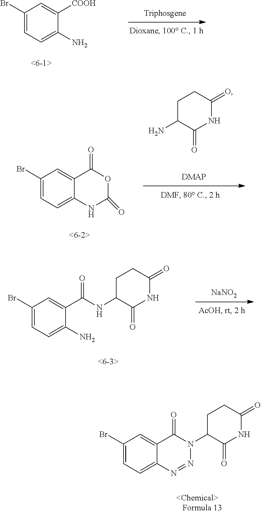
C1(Br)=CC=C2C(=C1)C(=O)N(C1C(=O)NC(=O)CC1)N=N2.C1(Br)=CC=C(N)C([COOH])=C1.C1(Br)=CC=C2C(=C1)C(=O)OC(=O)N2.C1C(N)C(=O)NC(=O)C1.C1(Br)=CC=C(N)C(C(NC2C(=O)NC(=O)CC2)=O)=C1.[NaNO2]
